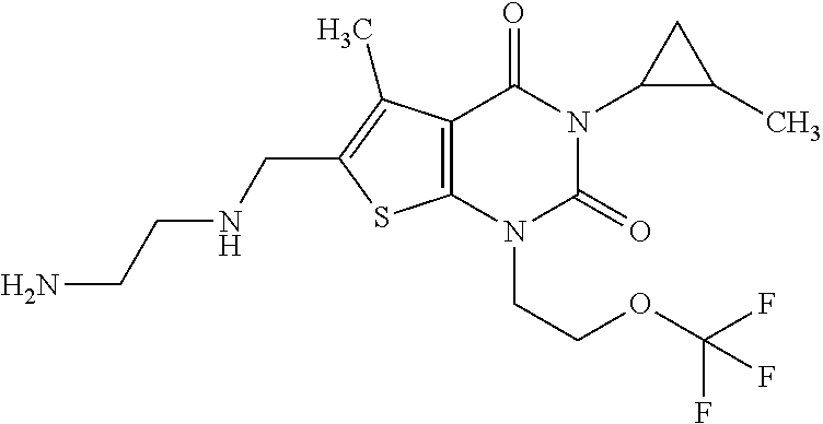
C12=C(N(CCOC(F)(F)F)C(=O)N(C3C(C)C3)C1=O)SC(CNCCN)=C2C
